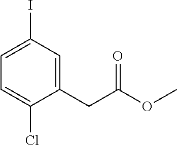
C1=C(I)C=C(CC(OC)=O)C(Cl)=C1
